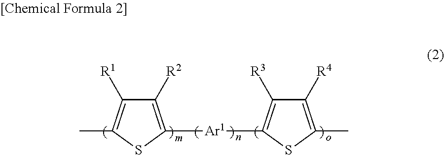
C1([R2])=C([Ar1]C2=C([R3])C([R4])=C(C)S2)SC(C)=C1[R1]
